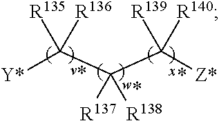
[Y*]C(C(C([Z*])([R139])[R140])([R137])[R138])([R135])[R136]
